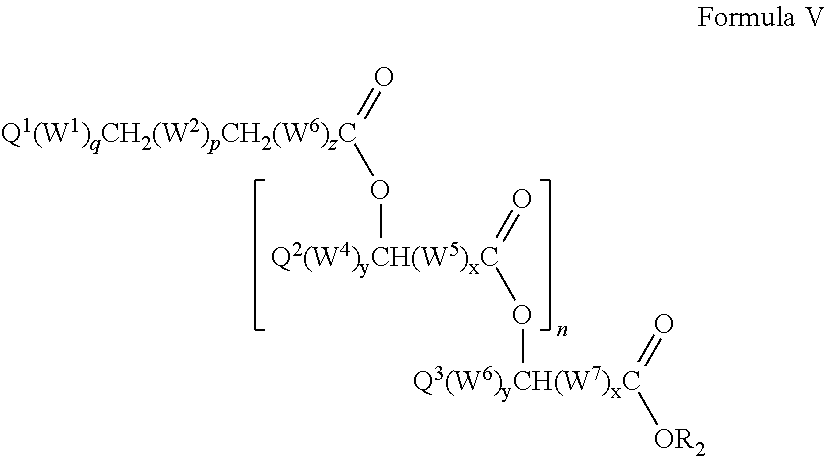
[Q2(W4)yCH(W5)xC](=O)(O[Q3(W6)yCH(W7)xC](=O)[OR2])O[Q1(W1)qCH2(W2)pCH2(W6)zC]=O
